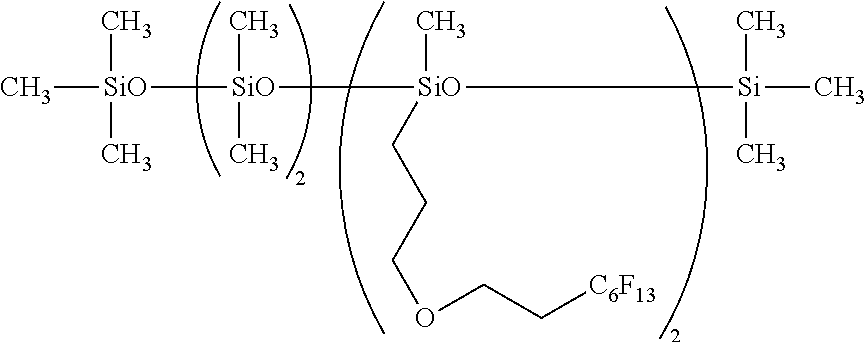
C[SiO](C)(C)[SiO](C)(C)[SiO](C)([Si](C)(C)C)CCCOCC[C6F13]
